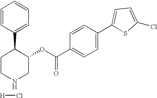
[H]Cl.C1CC(C2=CC=CC=C2)C(OC(C2=CC=C(C3=CC=C(Cl)S3)C=C2)=O)CN1
